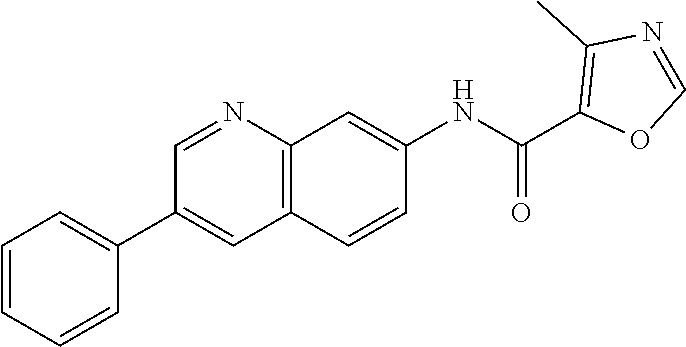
C1=NC2=C(C=C1C1=CC=CC=C1)C=CC(NC(C1=C(C)N=CO1)=O)=C2
